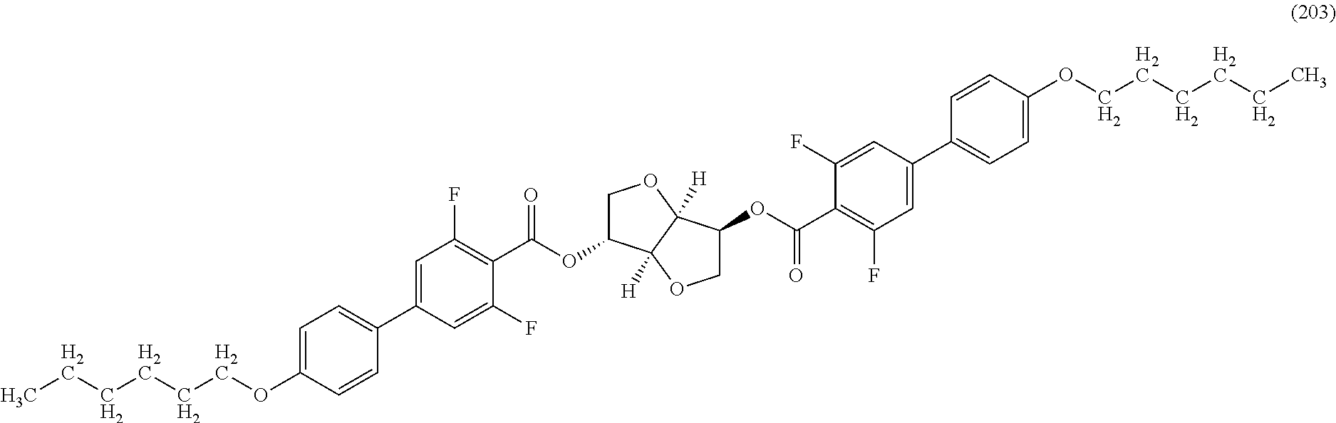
C(CCCOC1=CC=C(C2=CC(F)=C(C(=O)OC3COC4([H])C3([H])OCC4OC(C3=C(F)C=C(C4=CC=C(OCCCCCC)C=C4)C=C3F)=O)C(F)=C2)C=C1)CC
